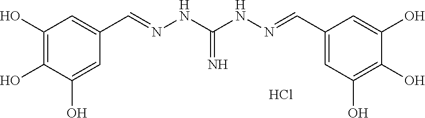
C1(O)=C(O)C(O)=CC(C=NNC(NN=CC2=CC(O)=C(O)C(O)=C2)=N)=C1.Cl
